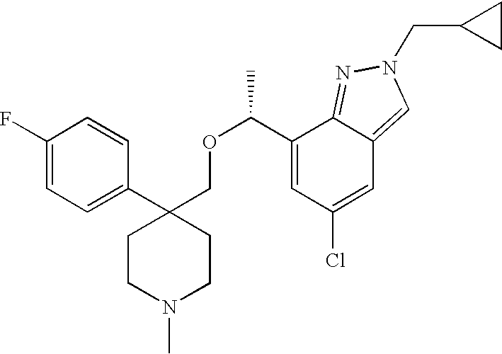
C1(C2(COC(C)C3=CC(Cl)=CC4=CN(CC5CC5)N=C34)CCN(C)CC2)=CC=C(F)C=C1
